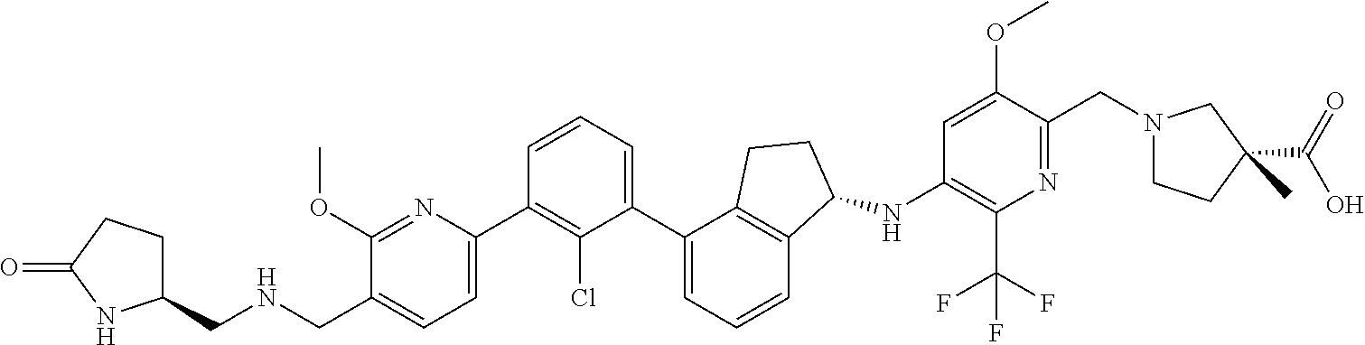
C1(CNCC2=CC=C(C3=C(Cl)C(C4=CC=CC5=C4CCC5NC4=C(C(F)(F)F)N=C(CN5CCC(C(=O)O)(C)C5)C(OC)=C4)=CC=C3)N=C2OC)CCC(=O)N1
